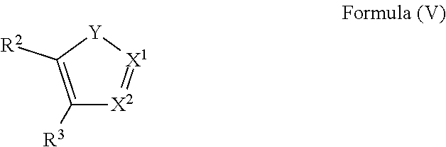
[X2]1=[X1][Y]C([R2])=C1[R3]
